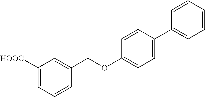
C1([HOOC])=CC=CC(COC2=CC=C(C3=CC=CC=C3)C=C2)=C1
